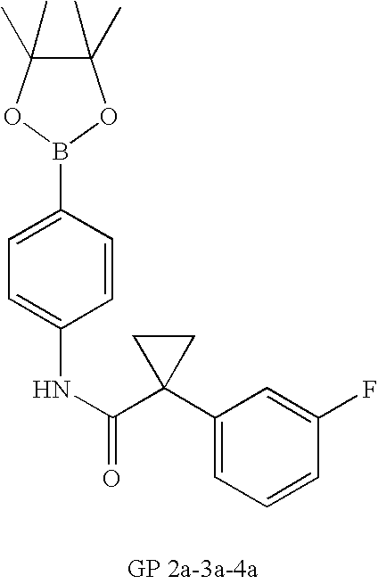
C1(C)(C)C(C)(C)OB(C2=CC=C(NC(=O)C3(C4=CC=CC(F)=C4)CC3)C=C2)O1
